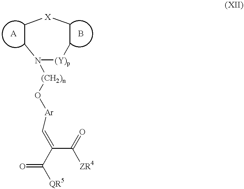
[ZR4]C(C(C([QR5])=O)=C[Ar]O[(CH2)n]N1[(Y)p]CC[X]CC1)=O
